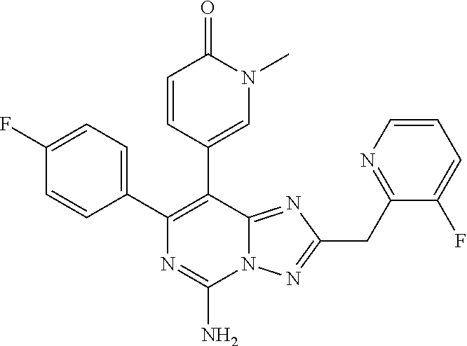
N12C(=NC(CC3=NC=CC=C3F)=N1)C(C1=CN(C)C(=O)C=C1)=C(C1=CC=C(F)C=C1)N=C2N
